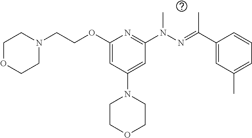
O(C1=CC(N2CCOCC2)=CC(N(N=C(C2=CC(C)=CC=C2)C)C)=N1)CCN1CCOCC1
